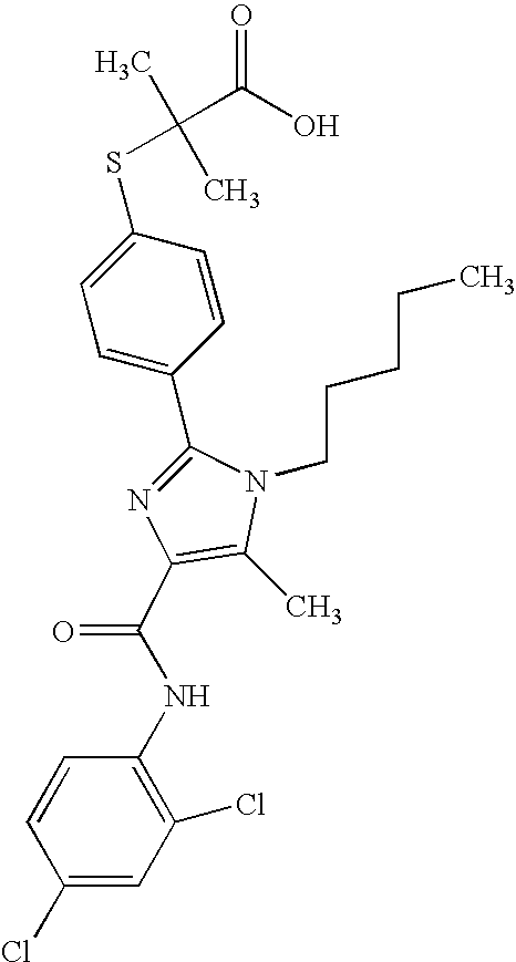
C1(C2=CC=C(SC(C)(C)C(O)=O)C=C2)=NC(C(NC2=C(Cl)C=C(Cl)C=C2)=O)=C(C)N1CCCCC
